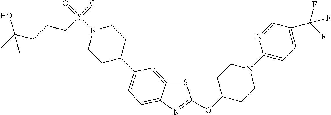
S1C2=CC(C3CCN(S(=O)(CCCC(O)(C)C)=O)CC3)=CC=C2N=C1OC1CCN(C2=CC=C(C(F)(F)F)C=N2)CC1
